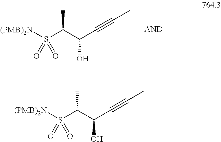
CC(C(C#CC)O)S([(PMB)2N])(=O)=O.CC(C(C#CC)O)S([(PMB)2N])(=O)=O
